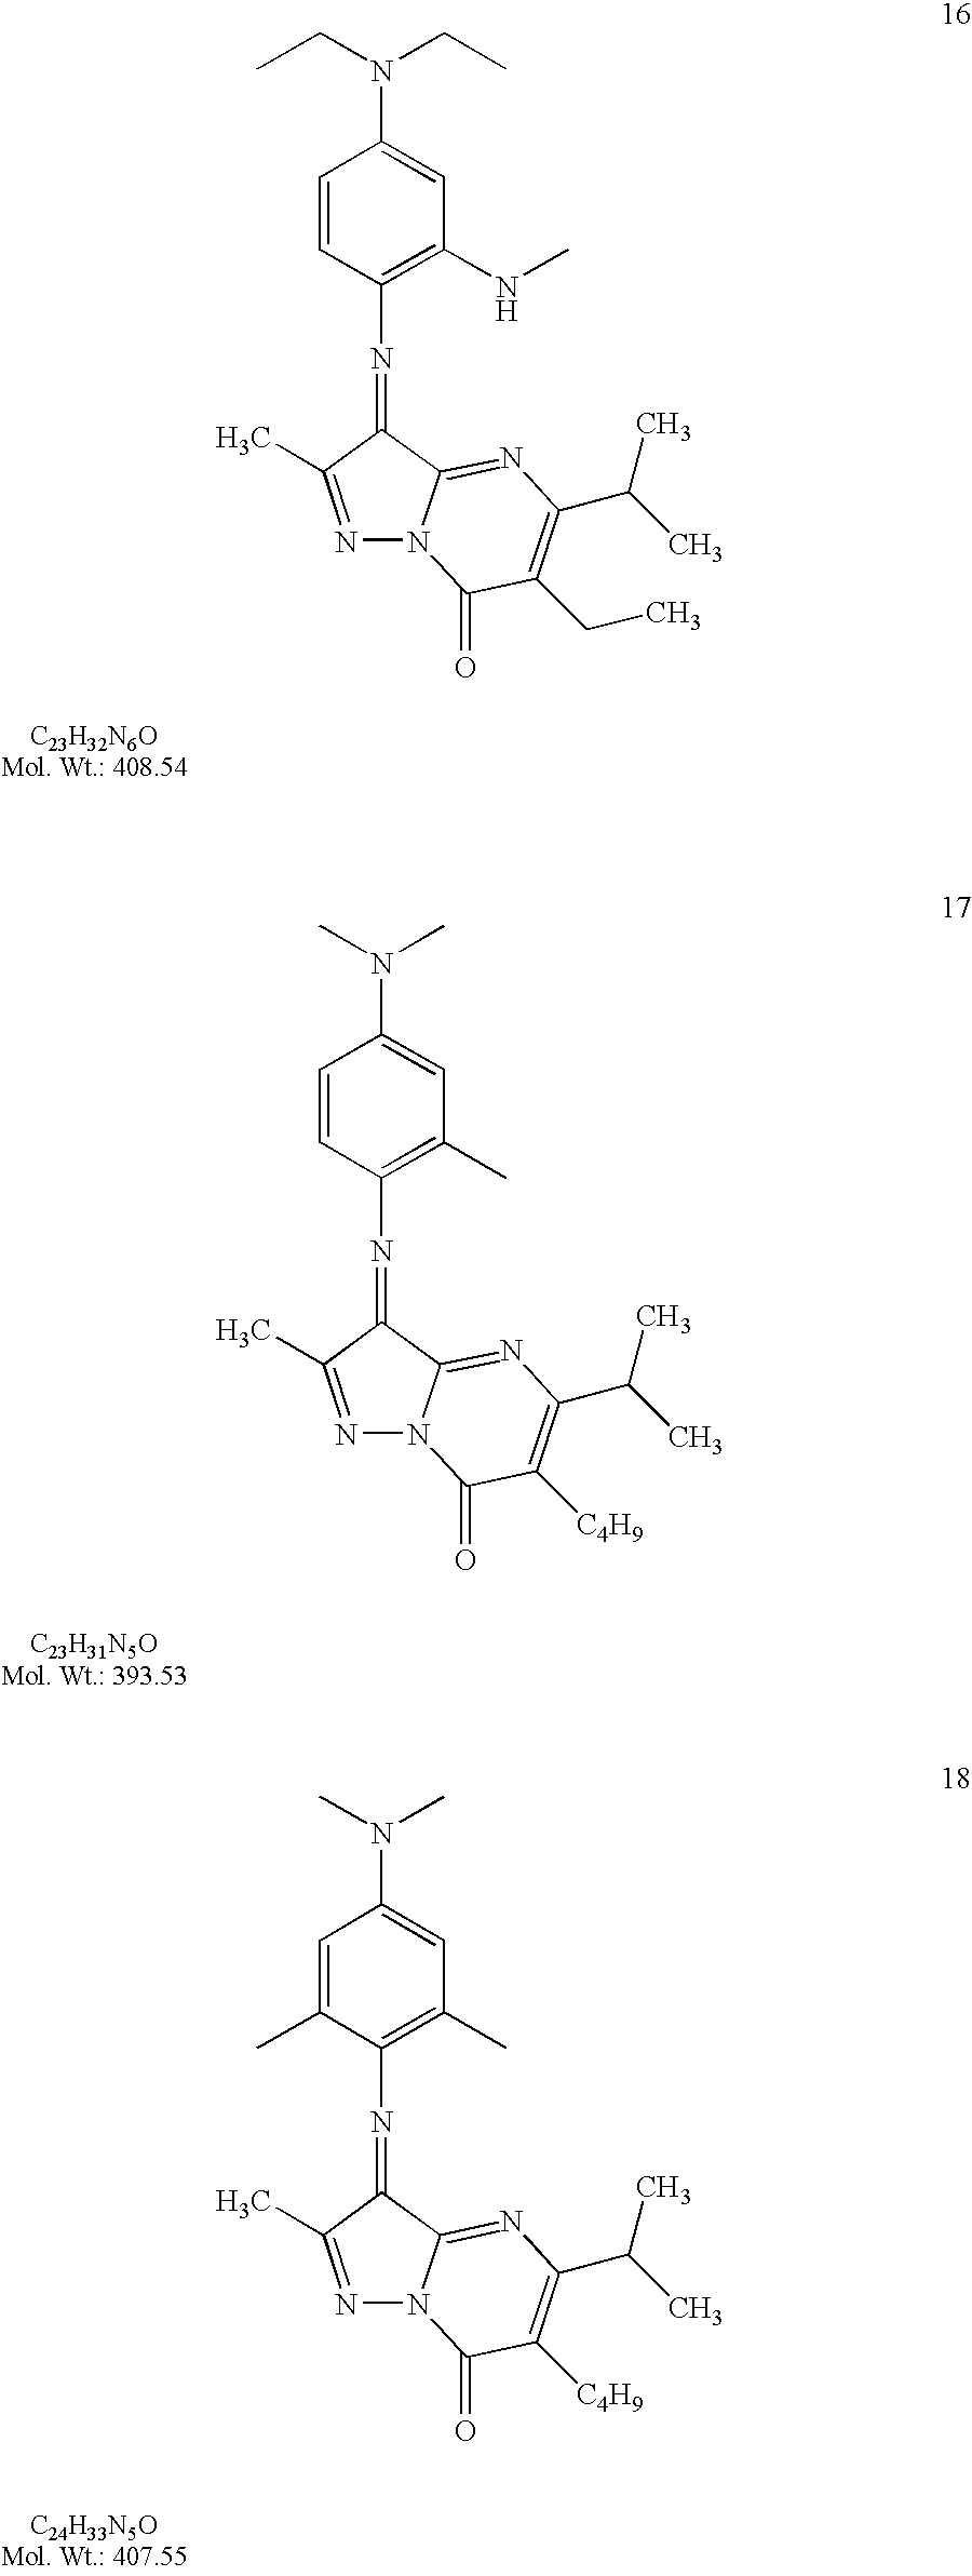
C1=CC(N=C2C3=NC(C(C)C)=C([C4H9])C(=O)N3N=C2C)=C(C)C=C1N(C)C.C1=C(C)C(N=C2C3=NC(C(C)C)=C([C4H9])C(=O)N3N=C2C)=C(C)C=C1N(C)C.C1=CC(N=C2C3=NC(C(C)C)=C(CC)C(=O)N3N=C2C)=C(NC)C=C1N(CC)CC
